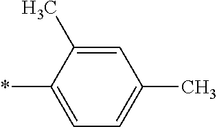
C1=C(C)C(*)=CC=C1C
